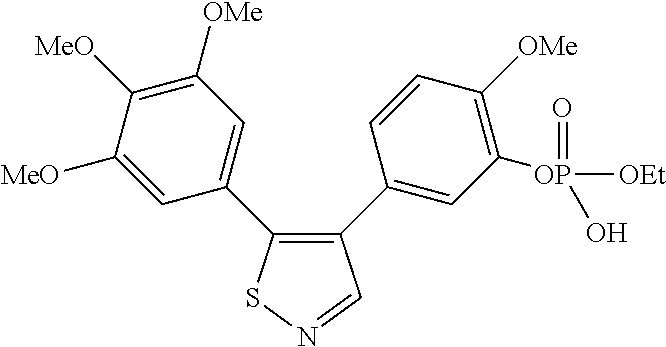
C1([MeO])=CC(C2=C(C3=CC([OP]([OEt])(O)=O)=C([OMe])C=C3)C=NS2)=CC([OMe])=C1[MeO]
